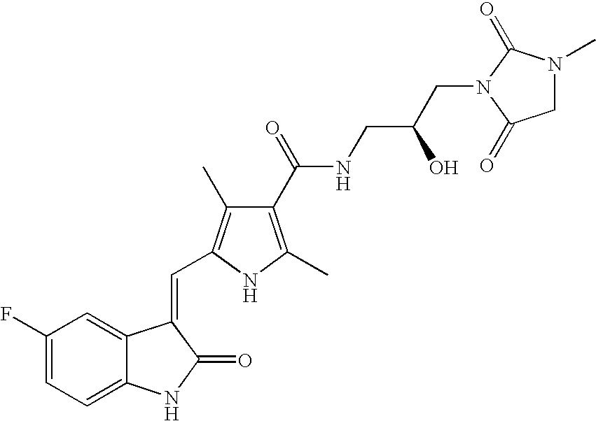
C1(F)=CC=C2C(=C1)C(=CC1=C(C)C(C(=O)NCC(O)CN3C(=O)N(C)CC3=O)=C(C)N1)C(=O)N2
